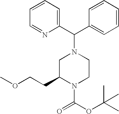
C1=CC(C(N2CC(CCOC)N(C(OC(C)(C)C)=O)CC2)C2=CC=CC=N2)=CC=C1
